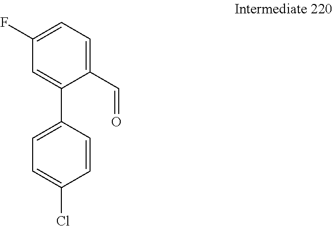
C1=C(Cl)C=CC(C2=CC(F)=CC=C2C=O)=C1
